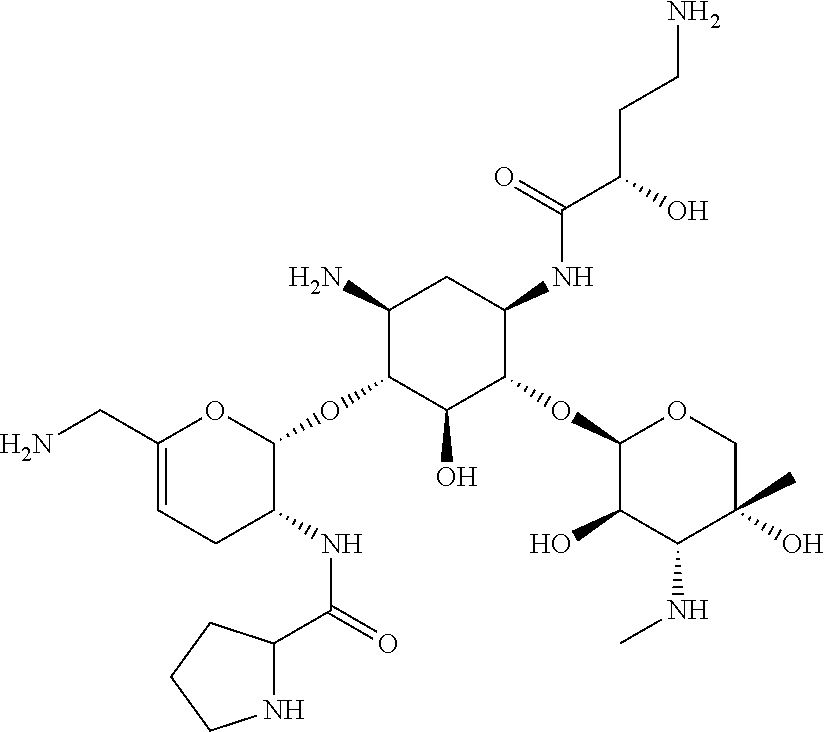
C1(N)C(OC2OC(CN)=CCC2NC(=O)C2NCCC2)C(O)C(OC2C(O)C(NC)C(C)(O)CO2)C(NC(C(O)CCN)=O)C1
